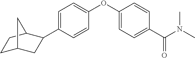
C1=C(C2CC3CCC2C3)C=CC(OC2=CC=C(C(N(C)C)=O)C=C2)=C1
